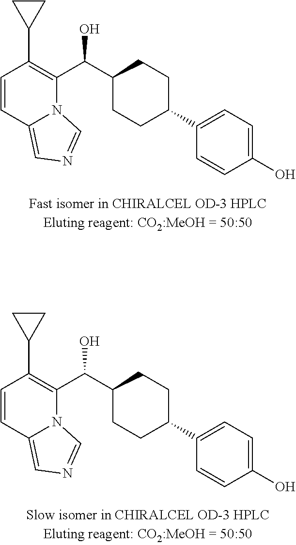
C1=CC2=CN=CN2C(C(C2CCC(C3=CC=C(O)C=C3)CC2)O)=C1C1CC1.C1=CC2=CN=CN2C(C(C2CCC(C3=CC=C(O)C=C3)CC2)O)=C1C1CC1
